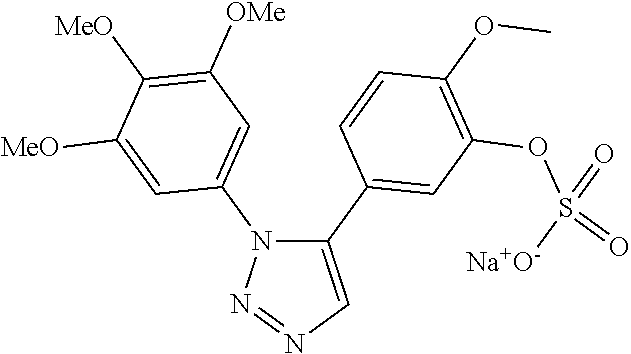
C1(C2=CC(OS([Na+O-])(=O)=O)=C(OC)C=C2)=CN=NN1C1=CC([OMe])=C([MeO])C([MeO])=C1
